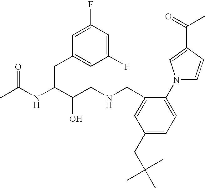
CC(NC(C(CNCC1=CC(CC(C)(C)C)=CC=C1N1C=CC(C(=O)C)=C1)O)CC1=CC(F)=CC(F)=C1)=O
